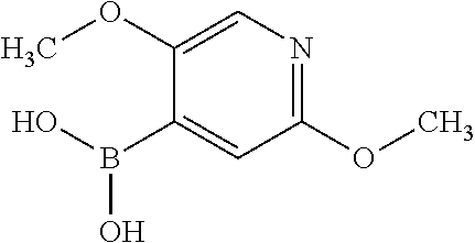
C1(OC)=NC=C(OC)C(B(O)O)=C1
